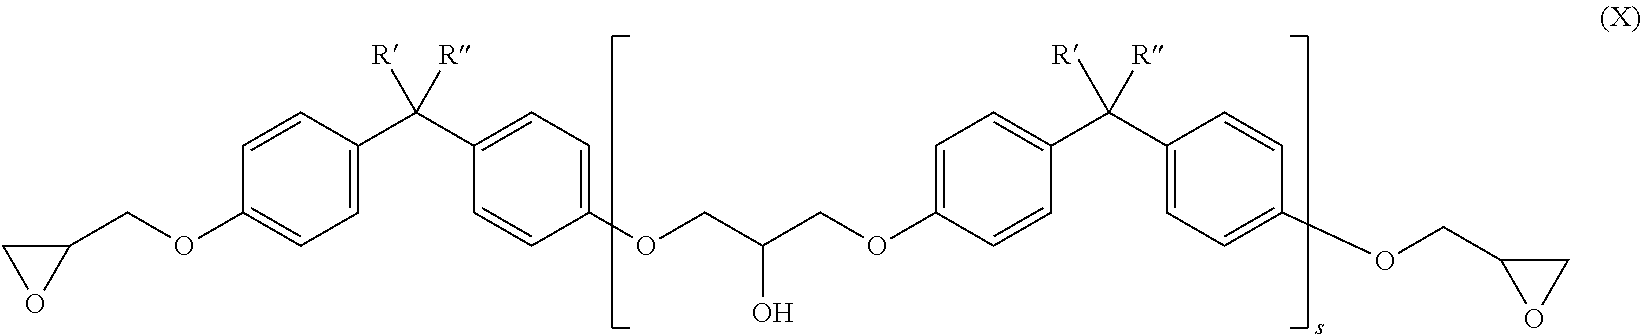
C1=C(C(C2=CC=C(OCC(COC3=CC=C(C(C4=CC=C(OCC5OC5)C=C4)([R])[R])C=C3)O)C=C2)([R])[R])C=CC(OCC2CO2)=C1
